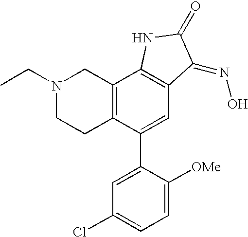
C12=C(C(C3=CC(Cl)=CC=C3[OMe])=CC3=C1NC(=O)C3=NO)CCN(CC)C2
